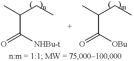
CC(CC)C([NHBu-t])=O.CC(CC)C([OBu])=O
